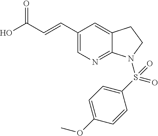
C1(C=CC(O)=O)=CN=C2C(=C1)CCN2S(C1=CC=C(OC)C=C1)(=O)=O
